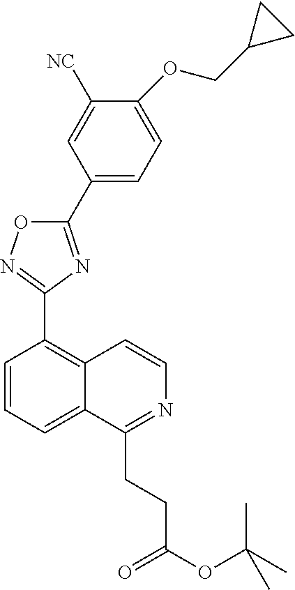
C1=CC=C2C(=C1C1=NOC(C3=CC=C(OCC4CC4)C([NC])=C3)=N1)C=CN=C2CCC(=O)OC(C)(C)C
